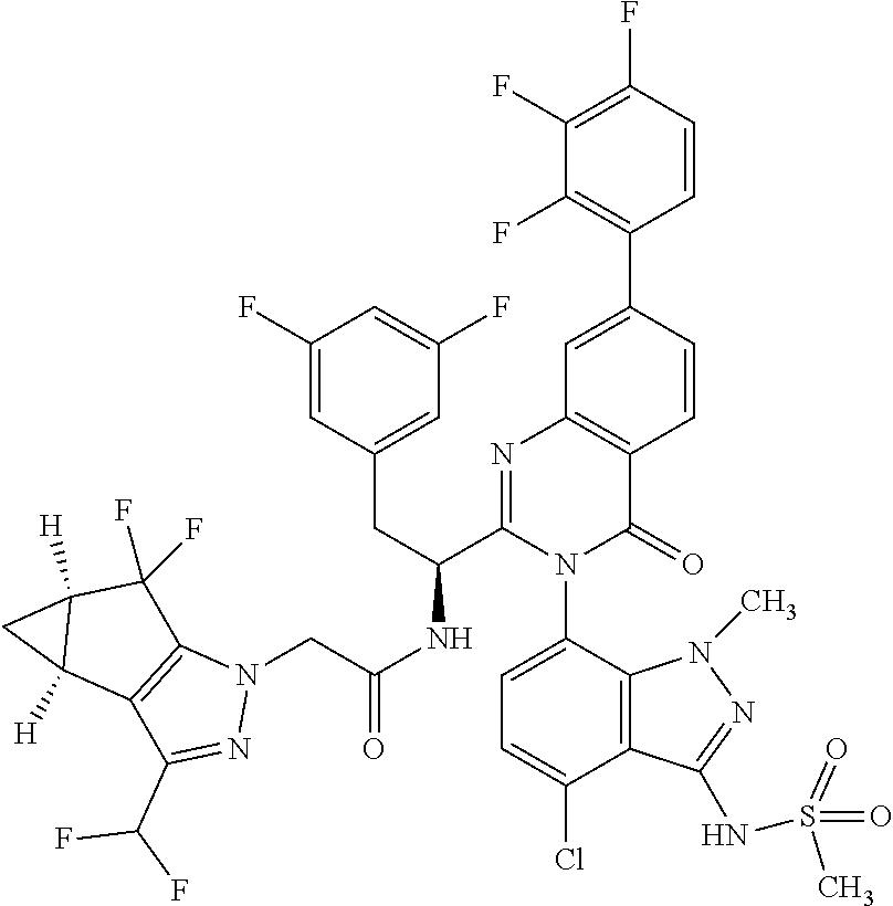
C(NC(C1=NC2=C(C(=O)N1C1=CC=C(Cl)C3=C1N(C)N=C3NS(=O)(=O)C)C=CC(C1=C(F)C(F)=C(F)C=C1)=C2)CC1=CC(F)=CC(F)=C1)(=O)CN1C2=C(C(C(F)F)=N1)C1([H])C([H])(C2(F)F)C1
